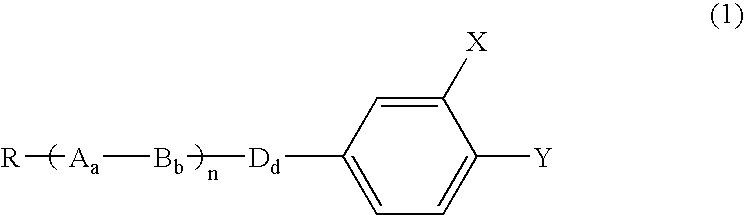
C1([X])=CC([Dd][Bb][Aa][R])=CC=C1[Y]
